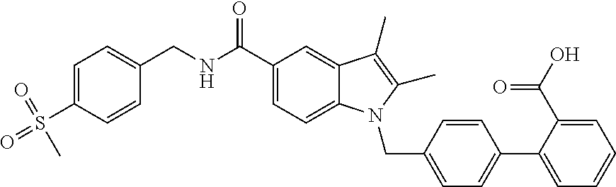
C1(CNC(C2=CC=C3C(=C2)C(C)=C(C)N3CC2=CC=C(C3=CC=CC=C3C(O)=O)C=C2)=O)=CC=C(S(=O)(=O)C)C=C1
